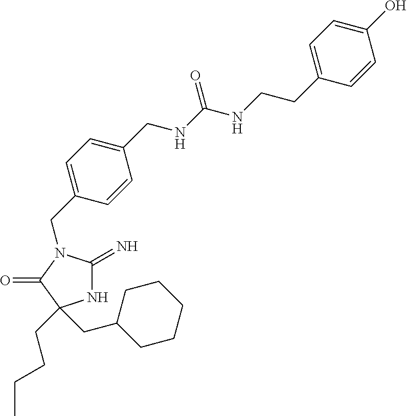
C1(CN2C(=N)NC(CCCC)(CC3CCCCC3)C2=O)=CC=C(CNC(NCCC2=CC=C(O)C=C2)=O)C=C1
